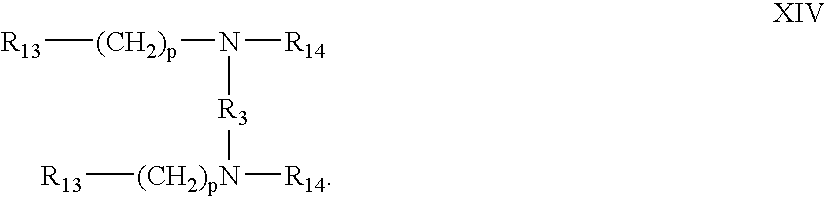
[R13][(CH2)p]N([R14])[R3][(CH2)pN]([R14])[R13]
